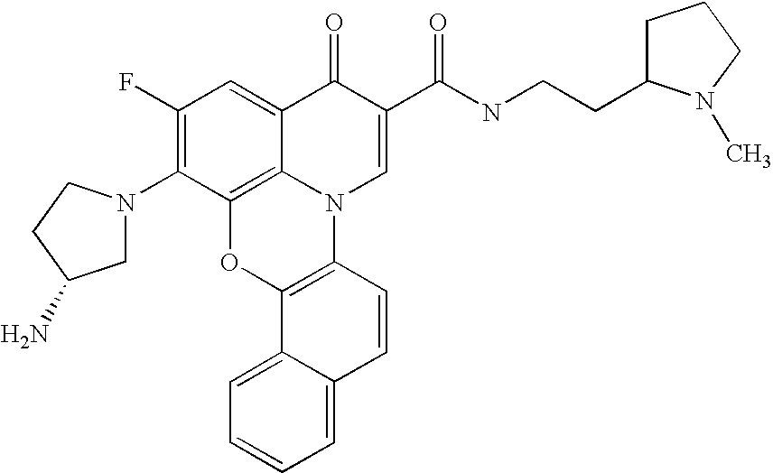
C1(F)=C(N2CC(N)CC2)C2=C3C(=C1)C(=O)C(C(NCCC1CCCN1C)=O)=CN3C1=C(O2)C2=CC=CC=C2C=C1
